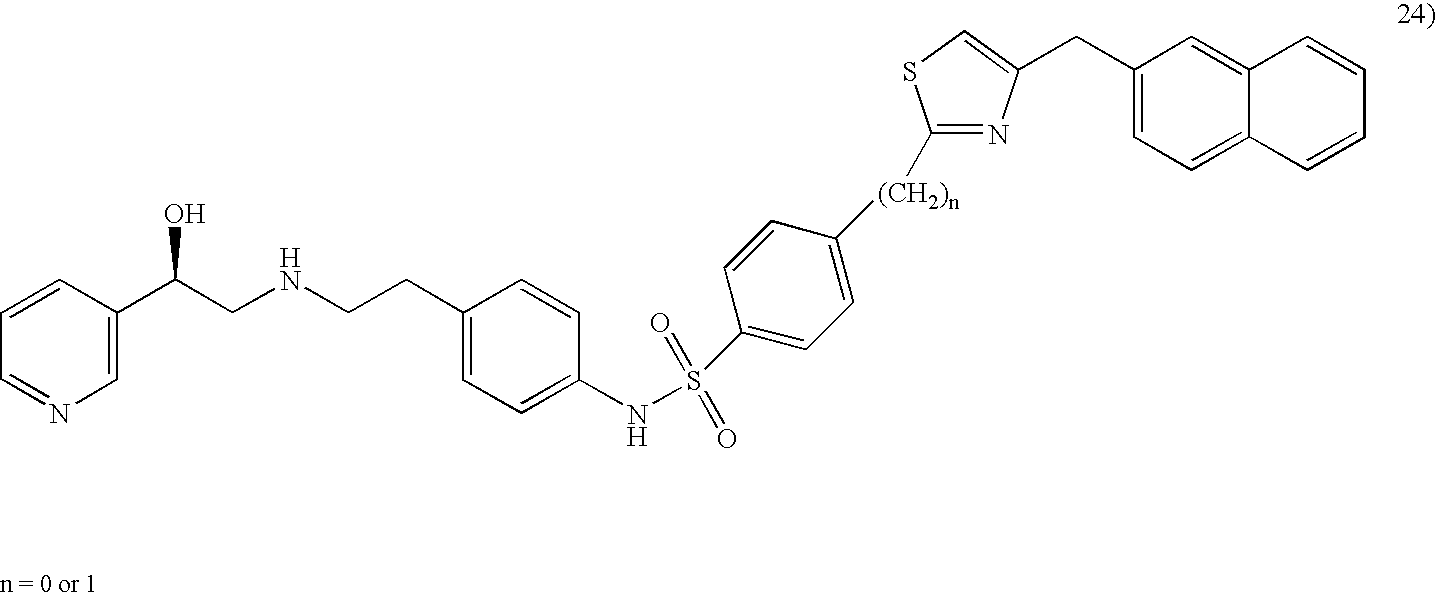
C1(C(CNCCC2=CC=C(NS(=O)(=O)C3=CC=C([(CH2)n]C4=NC(CC5=CC=C6C(=C5)C=CC=C6)=CS4)C=C3)C=C2)O)=CN=CC=C1
